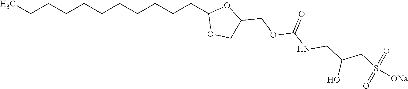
C(CCCCCCCCCC1OCC(COC(NCC(CS([ONa])(=O)=O)O)=O)O1)C
